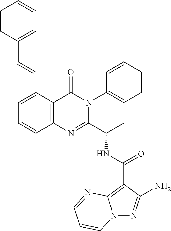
N(C(C1=NC2=C(C(=O)N1C1=CC=CC=C1)C(C=CC1=CC=CC=C1)=CC=C2)C)C(C1=C2N(N=C1N)C=CC=N2)=O
